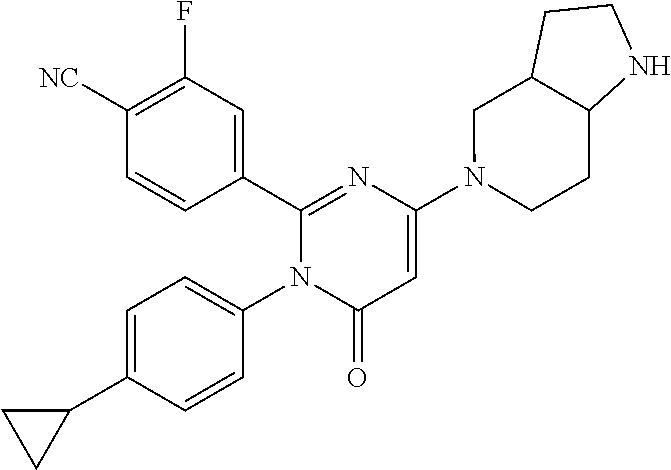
C1(C2=CC(F)=C([CN])C=C2)=NC(N2CCC3C(C2)CCN3)=CC(=O)N1C1=CC=C(C2CC2)C=C1
